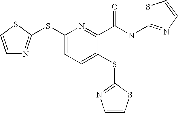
C1(SC2=NC=CS2)=CC=C(SC2=NC=CS2)C(C(NC2=NC=CS2)=O)=N1
